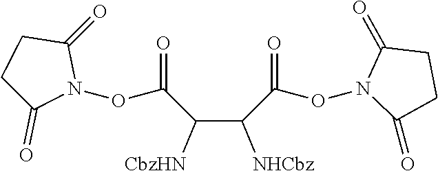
C1C(=O)N(OC(C(C(C(ON2C(=O)CCC2=O)=O)[NHCbz])[CbzHN])=O)C(=O)C1
